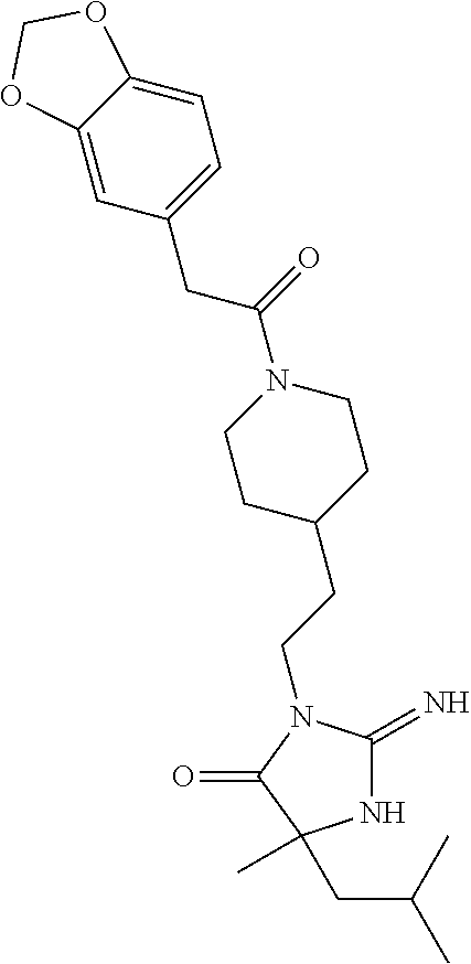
C(N1C(=N)NC(C)(CC(C)C)C1=O)CC1CCN(C(=O)CC2=CC=C3C(=C2)OCO3)CC1
